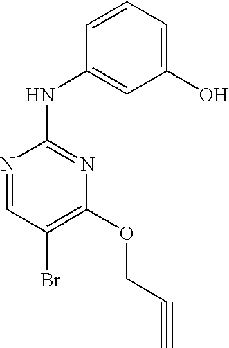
N1=CC(Br)=C(OCC#C)N=C1NC1=CC(O)=CC=C1
